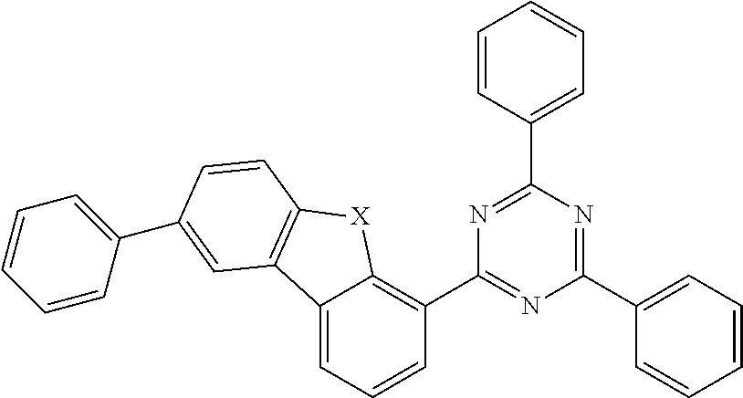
C1=C(C2=NC(C3=C4C(=CC=C3)C3=C([X]4)C=CC(C4=CC=CC=C4)=C3)=NC(C3=CC=CC=C3)=N2)C=CC=C1
